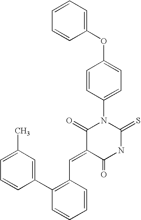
C1=CC=CC(OC2=CC=C(N3C(=O)C(=CC4=C(C5=CC(C)=CC=C5)C=CC=C4)C(=O)NC3=S)C=C2)=C1
